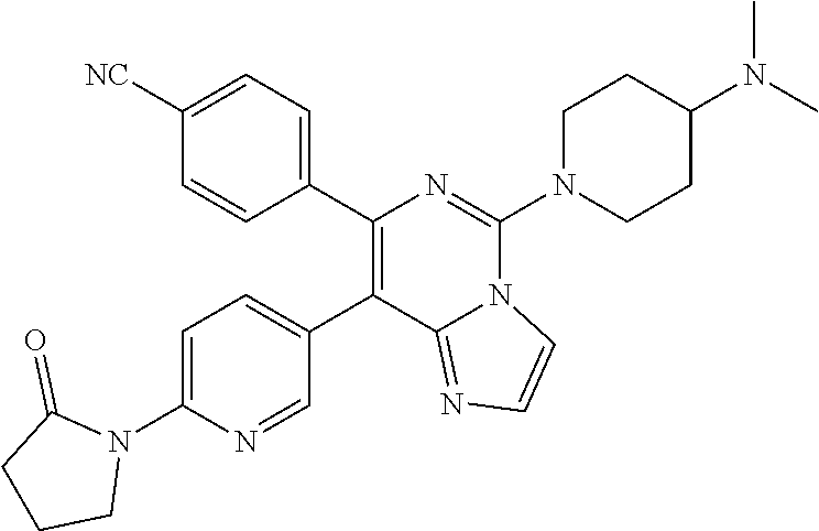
C1=C(N2C(=O)CCC2)N=CC(C2=C(C3=CC=C([NC])C=C3)N=C(N3CCC(N(C)C)CC3)N3C2=NC=C3)=C1
